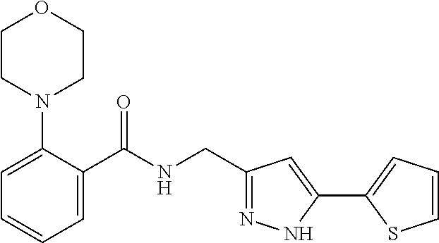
C1=C(N2CCOCC2)C(C(NCC2=NNC(C3=CC=CS3)=C2)=O)=CC=C1
